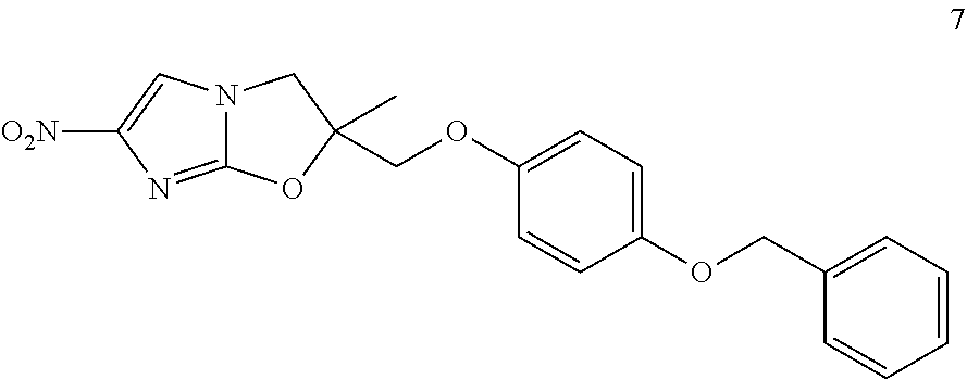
C12=NC([O2N])=CN1CC(COC1=CC=C(OCC3=CC=CC=C3)C=C1)(C)O2
